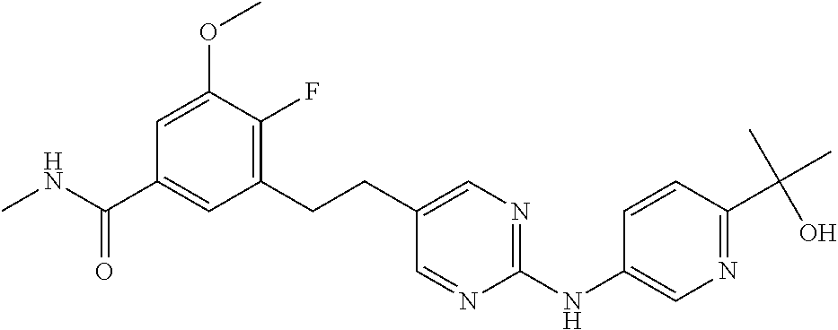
CNC(C1=CC(CCC2=CN=C(NC3=CN=C(C(C)(C)O)C=C3)N=C2)=C(F)C(OC)=C1)=O
